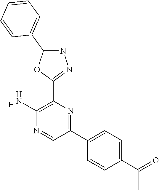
[H].C1(N)=C(C2=NN=C(C3=CC=CC=C3)O2)N=C(C2=CC=C(C(C)=O)C=C2)C=N1
